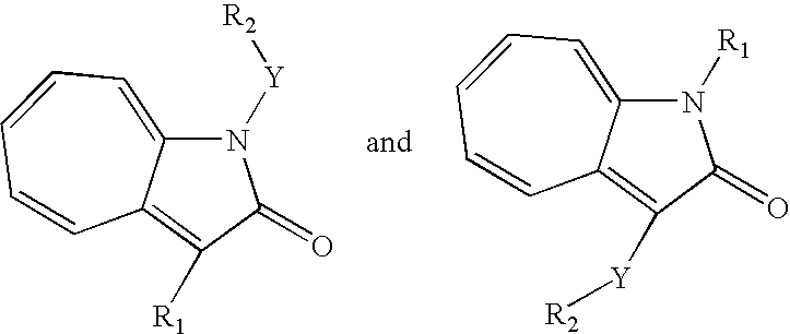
N1([Y][R2])C2=CC=CC=CC2=C([R1])C1=O.N1([R1])C2=CC=CC=CC2=C([Y][R2])C1=O
